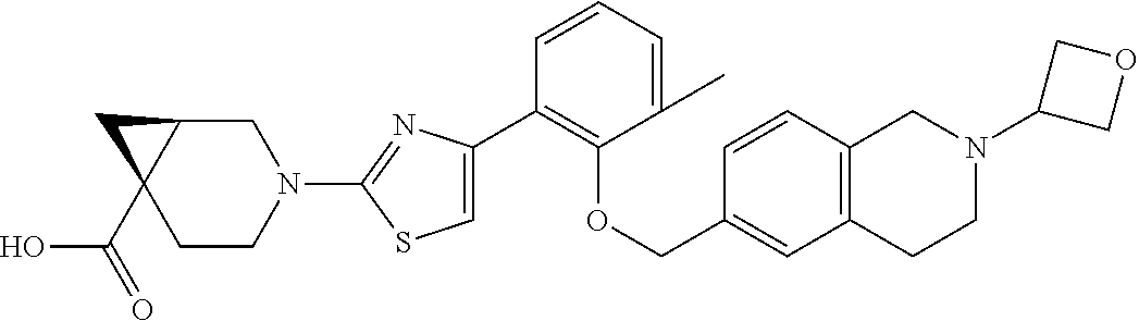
C1(C2=CSC(N3CC4C(C(=O)O)(CC3)C4)=N2)=C(OCC2=CC3=C(C=C2)CN(C2COC2)CC3)C(C)=CC=C1
